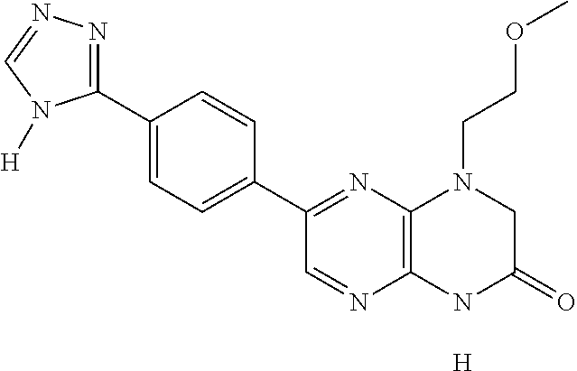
C1=C(C2=NC3=C(N=C2)NC(=O)CN3CCOC)C=CC(C2=NN=CN2[H])=C1.[H]
